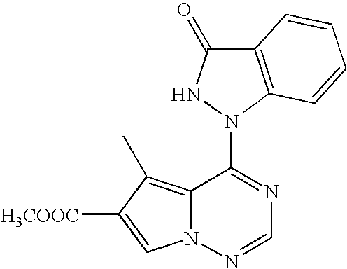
C12=C(C)C([H3COOC])=CN1N=CN=C2N1NC(=O)C2=C1C=CC=C2
